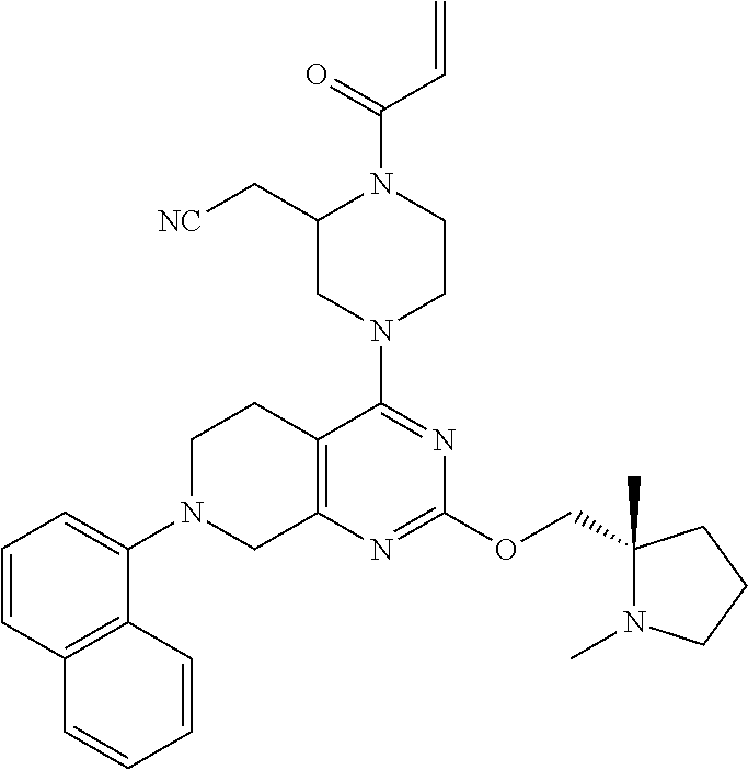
C1=CC2=C(C(N3CC4=C(CC3)C(N3CCN(C(=O)C=C)C(C[NC])C3)=NC(OCC3(C)N(C)CCC3)=N4)=C1)C=CC=C2
